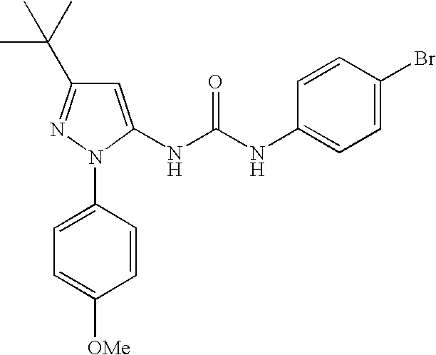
C1=C([OMe])C=CC(N2N=C(C(C)(C)C)C=C2NC(NC2=CC=C(Br)C=C2)=O)=C1
